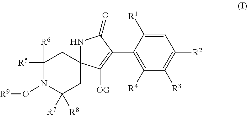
N1C2(C([OG])=C(C3=C([R4])C([R3])=C([R2])C=C3[R1])C1=O)CC([R6])([R5])N(O[R9])C([R8])([R7])C2
